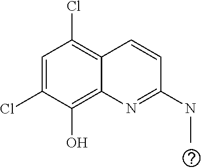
C1=C(Cl)C(O)=C2C(=C1Cl)C=CC(NC)=N2
